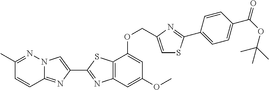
C1(C)=NN2C(=NC(C3=NC4=C(S3)C(OCC3=CSC(C5=CC=C(C(OC(C)(C)C)=O)C=C5)=N3)=CC(OC)=C4)=C2)C=C1
